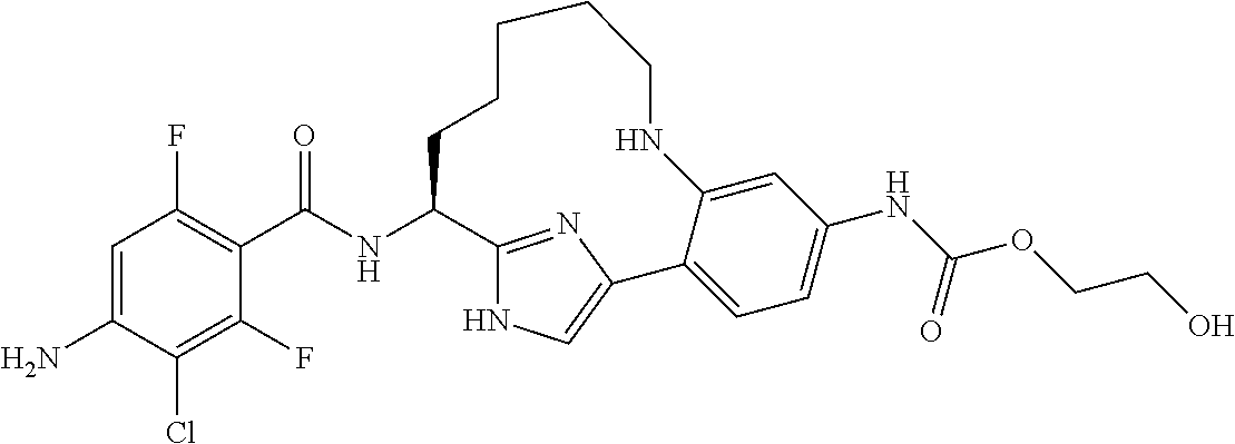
C1(C(NC2C3=NC(=CN3)C3=CC=C(NC(OCCO)=O)C=C3NCCCCC2)=O)=C(F)C=C(N)C(Cl)=C1F
